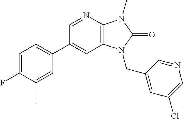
C1(C2=CC=C(F)C(C)=C2)=CC2=C(N=C1)N(C)C(=O)N2CC1=CC(Cl)=CN=C1
